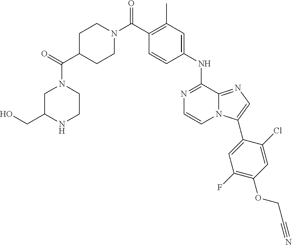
N1=C(NC2=CC(C)=C(C(N3CCC(C(=O)N4CC(CO)NCC4)CC3)=O)C=C2)C2=NC=C(C3=CC(F)=C(OCC#N)C=C3Cl)N2C=C1
